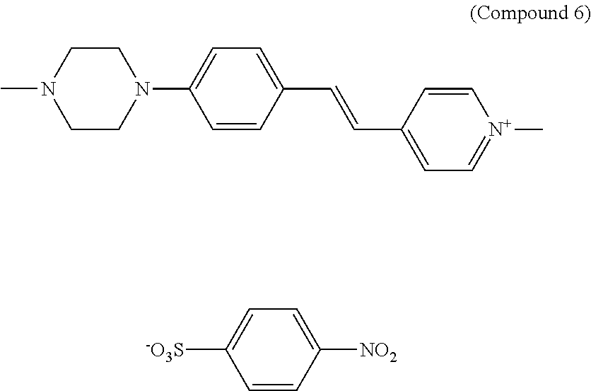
C1=CC(C=CC2=CC=C(N3CCN(C)CC3)C=C2)=CC=[N+]1C.C1=CC([NO2])=CC=C1[-O3S]
